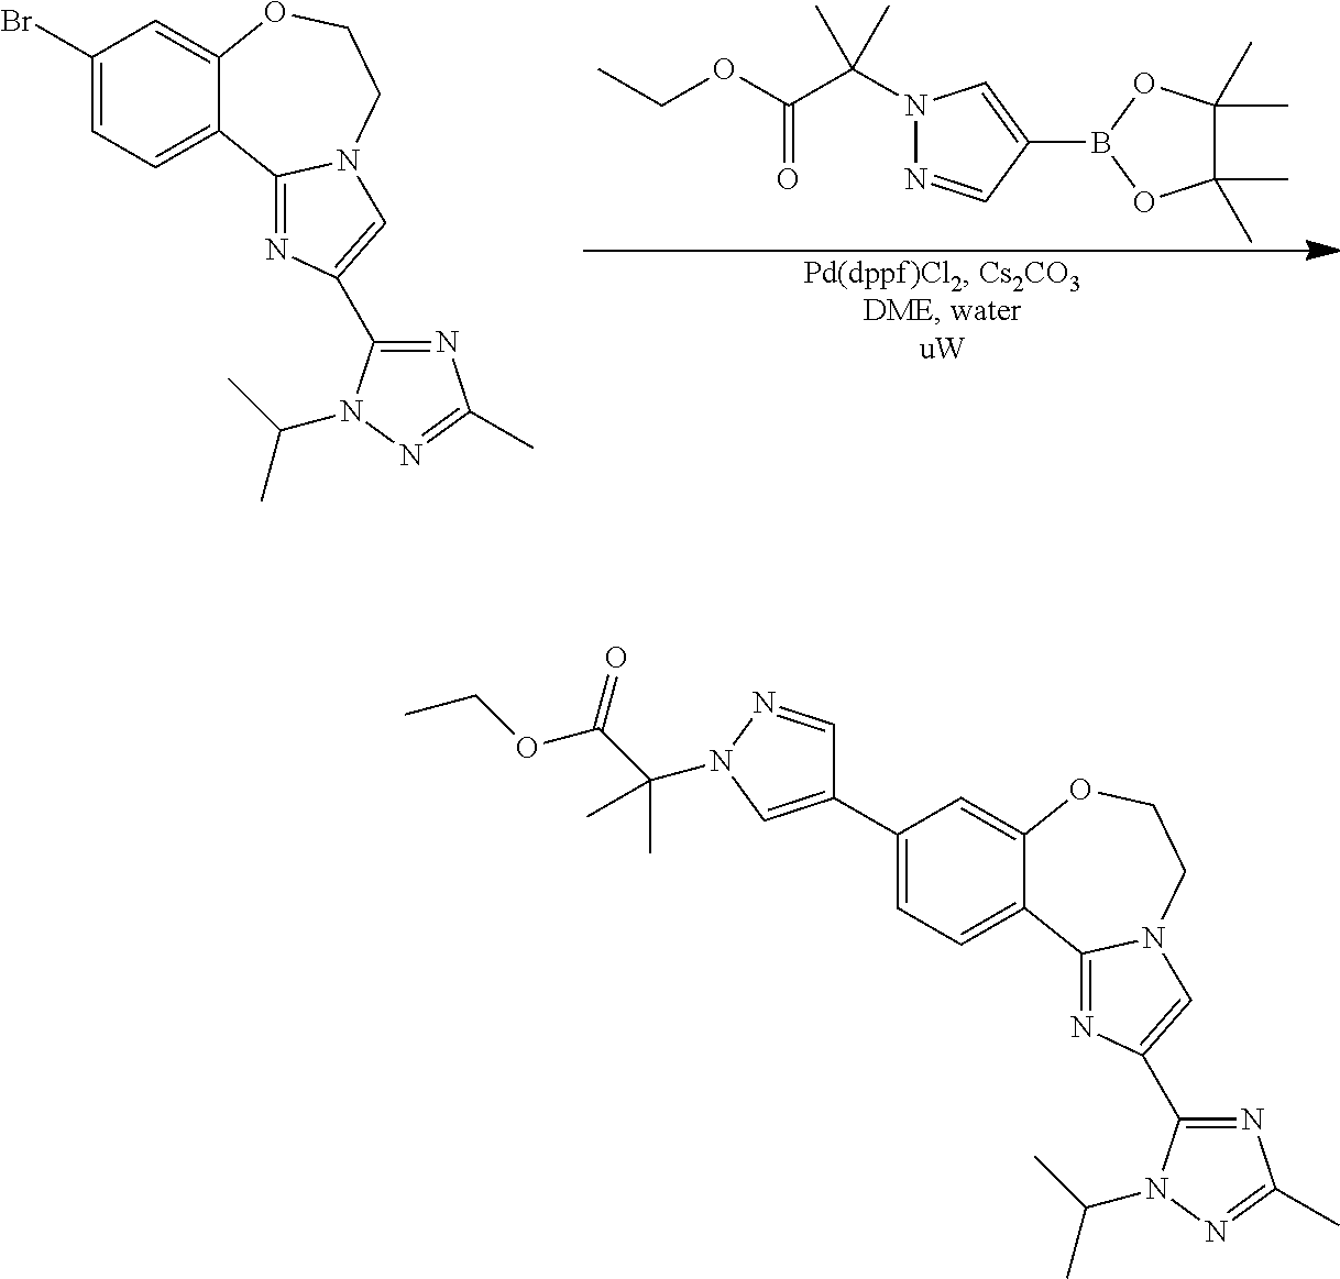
N1(C(C(OCC)=O)(C)C)N=CC(B2OC(C)(C)C(C)(C)O2)=C1.C1(Br)=CC=C2C(=C1)OCCN1C2=NC(C2=NC(C)=NN2C(C)C)=C1.C1(C2=CN(C(C(OCC)=O)(C)C)N=C2)=CC=C2C(=C1)OCCN1C2=NC(C2=NC(C)=NN2C(C)C)=C1
